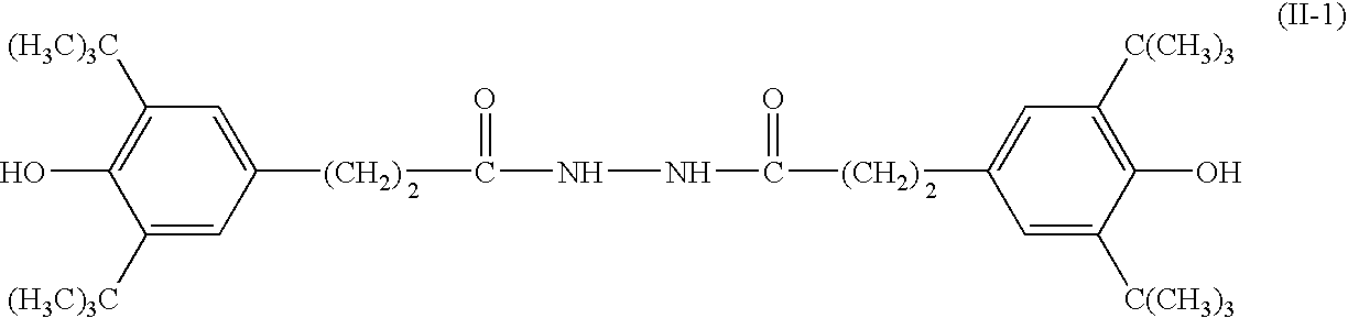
C1(O)=C([(H3C)3C])C=C([(CH2)]C(=O)NNC(=O)[(CH2)]C2=CC([C(CH3)3])=C(O)C([C(CH3)3])=C2)C=C1[(H3C)3C]
